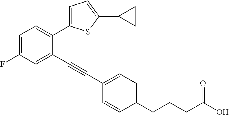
C1=C(F)C=C(C#CC2=CC=C(CCCC(O)=O)C=C2)C(C2=CC=C(C3CC3)S2)=C1
